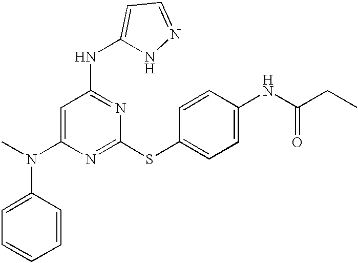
C1(N(C)C2=CC=CC=C2)=CC(NC2=CC=NN2)=NC(SC2=CC=C(NC(=O)CC)C=C2)=N1
